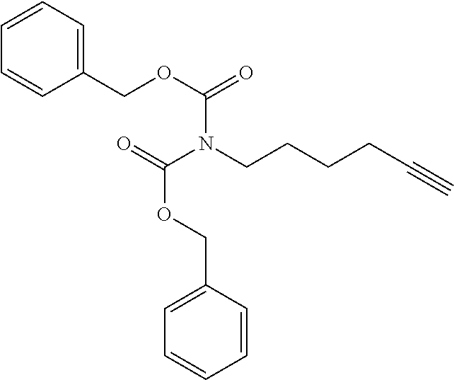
C1=CC=C(COC(N(C(OCC2=CC=CC=C2)=O)CCCCC#C)=O)C=C1
